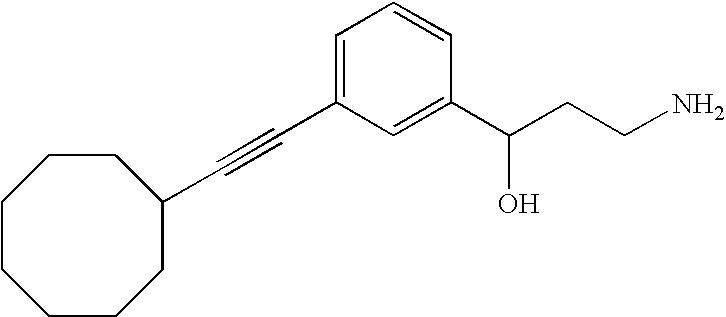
C(#CC1=CC=CC(C(CCN)O)=C1)C1CCCCCCC1
